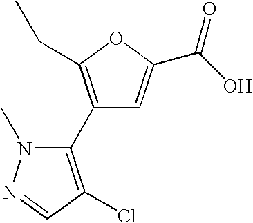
C1(C2=C(Cl)C=NN2C)=C(CC)OC(C(O)=O)=C1
